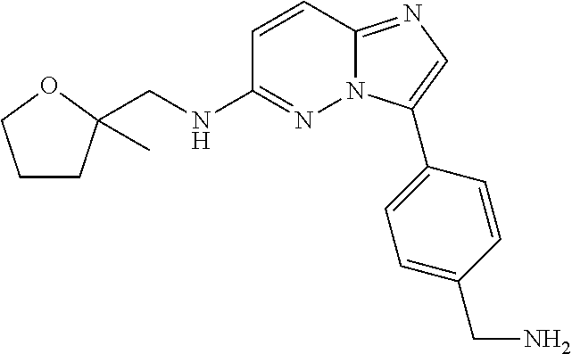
C1=CC2=NC=C(C3=CC=C(CN)C=C3)N2N=C1NCC1(C)CCCO1
